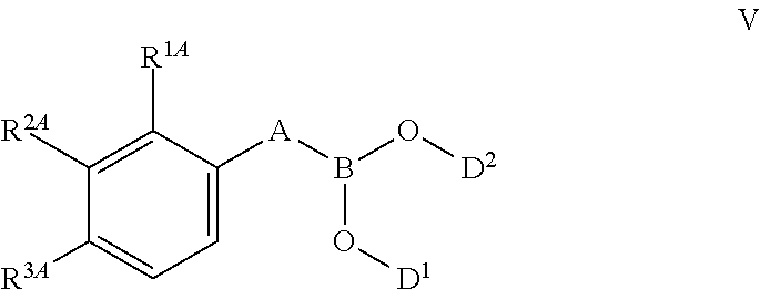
C1=C([A]B(O[D2])O[D1])C([R1A])=C([R2A])C([R3A])=C1
